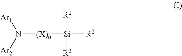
[(X)n](N([Ar2])[Ar1])[Si]([R2])([R1])[R3]
